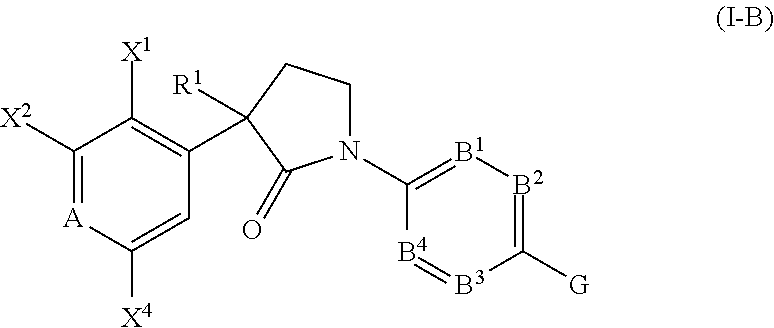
C1([X2])=[A]C([X4])=CC(C2([R1])CCN(C3=[B1][B2]=C([G])[B3]=[B4]3)C2=O)=C1[X1]
